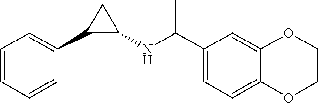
C1=CC=CC(C2C(NC(C3=CC=C4C(=C3)OCCO4)C)C2)=C1
